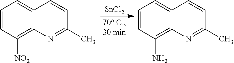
[SnCl2].C1=CC([NO2])=C2C(=C1)C=CC(C)=N2.C1=CC(N)=C2C(=C1)C=CC(C)=N2
